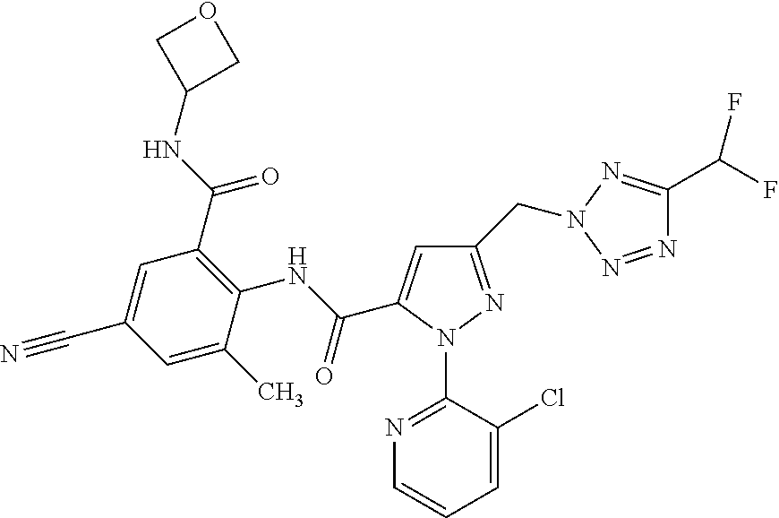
C1=C(C)C(NC(=O)C2=CC(CN3N=C(C(F)F)N=N3)=NN2C2=NC=CC=C2Cl)=C(C(=O)NC2COC2)C=C1C#N
